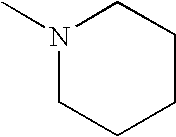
N1(C)CCCCC1
